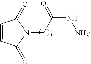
C1=CC(=O)N(CC(N[NH2])=O)C1=O
